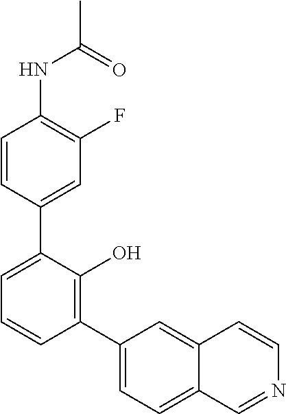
CC(NC1=C(F)C=C(C2=CC=CC(C3=CC=C4C(=C3)C=CN=C4)=C2O)C=C1)=O
